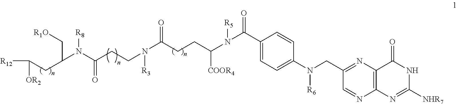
[R12]C([OR2])CC(C[R1O])N(C(CCN([R3])C(CCC(N([R5])C(C1=CC=C(N(CC2=NC3=C(N=C2)N=C([NHR7])NC3=O)[R6])C=C1)=O)[COOR4])=O)=O)[R8]
